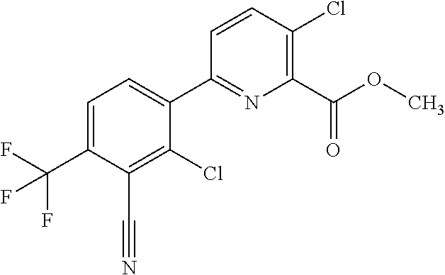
C1(Cl)=C(C(OC)=O)N=C(C2=CC=C(C(F)(F)F)C(C#N)=C2Cl)C=C1
